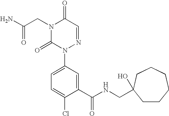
N1(CC(N)=O)C(=O)N(C2=CC=C(Cl)C(C(NCC3(O)CCCCCC3)=O)=C2)N=CC1=O
